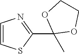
C1=CSC(C2(C)OCCO2)=N1
